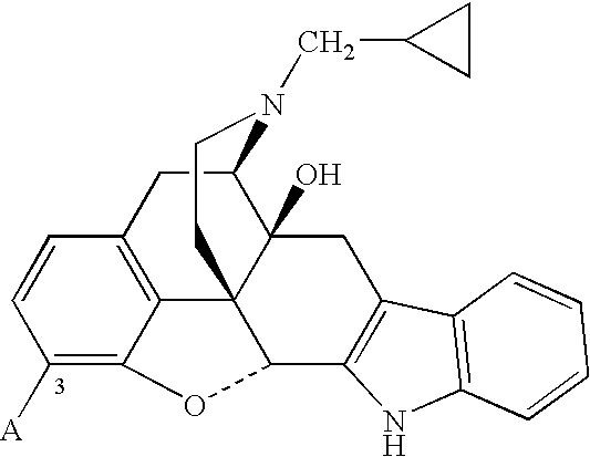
C1([A])=C2C3=C(C=C1)CC1C4(O)C3(CCN1CC1CC1)C(C1=C(C4)C3=C(N1)C=CC=C3)O2
